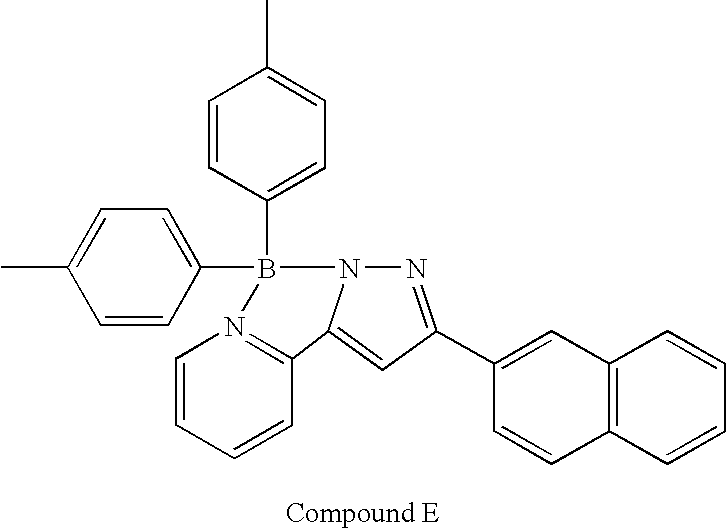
C1=CC(B2(C3=CC=C(C)C=C3)N3=C(C=CC=C3)C3=CC(C4=CC5=C(C=C4)C=CC=C5)=NN23)=CC=C1C
